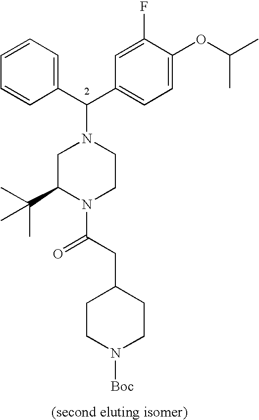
C1(C(C2=CC=C(OC(C)C)C(F)=C2)N2CC(C(C)(C)C)N(C(CC3CCN([Boc])CC3)=O)CC2)=CC=CC=C1
